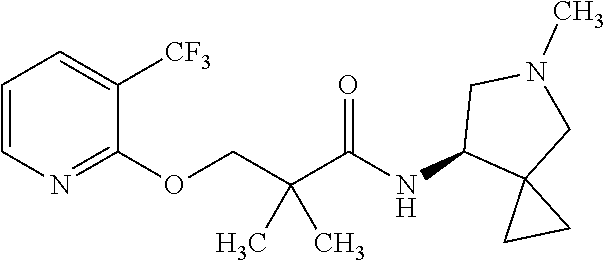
C1=CN=C(OCC(C(=O)NC2C3(CN(C)C2)CC3)(C)C)C([CF3])=C1
